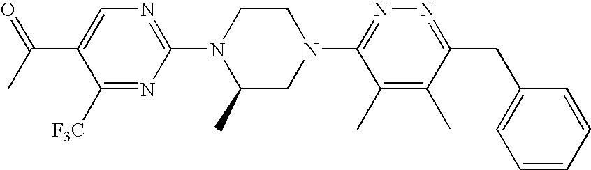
C1([F3C])=NC(N2C(C)CN(C3=NN=C(CC4=CC=CC=C4)C(C)=C3C)CC2)=NC=C1C(C)=O
